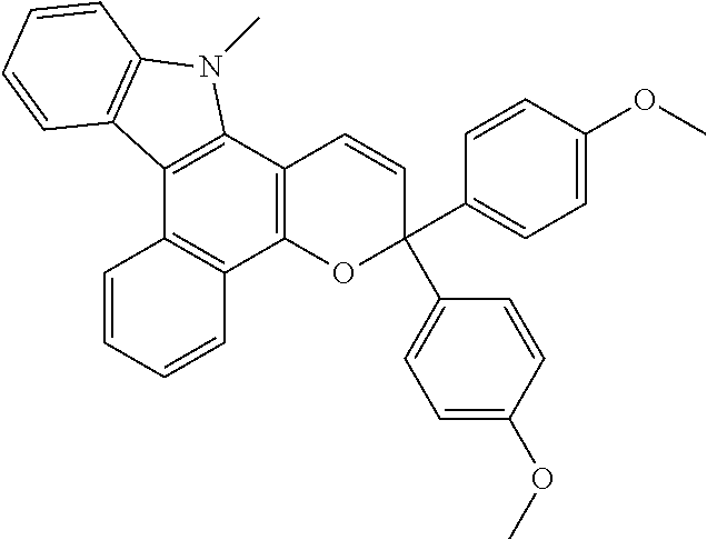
C12=C(C3=C(C4=C1C=CC=C4)OC(C1=CC=C(OC)C=C1)(C1=CC=C(OC)C=C1)C=C3)N(C)C1=C2C=CC=C1
